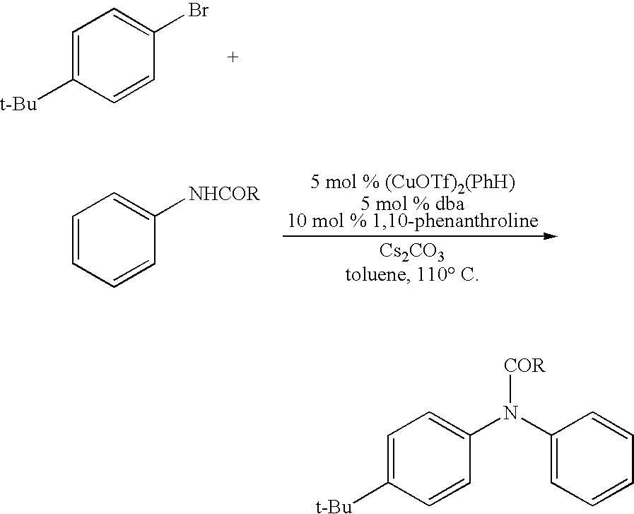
C1=C([t-Bu])C=CC(Br)=C1.C1=CC=CC([NHCOR])=C1.C1(N(C2=CC=C([t-Bu])C=C2)[COR])=CC=CC=C1
